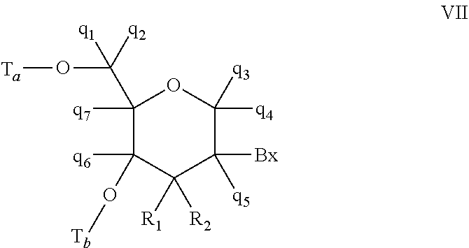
C1([q7])(C([q2])(O[Ta])[q1])C(O[Tb])([q6])C([R1])([R2])C([Bx])([q5])C([q4])([q3])O1
